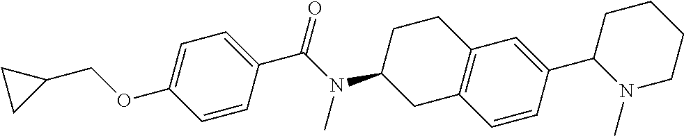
C1=C(OCC2CC2)C=CC(C(N(C2CC3=C(CC2)C=C(C2N(C)CCCC2)C=C3)C)=O)=C1
